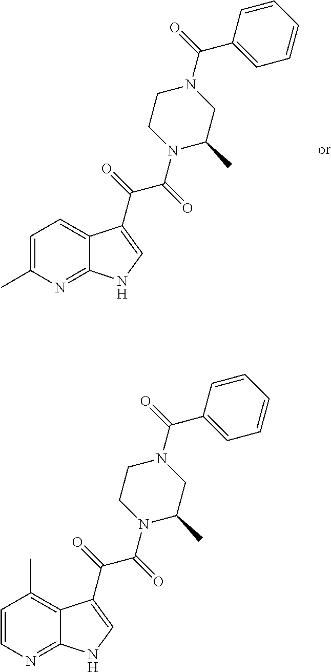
C1=C(C)N=C2C(=C1)C(C(=O)C(N1C(C)CN(C(=O)C3=CC=CC=C3)CC1)=O)=CN2.C1=CN=C2C(=C1C)C(C(=O)C(N1C(C)CN(C(=O)C3=CC=CC=C3)CC1)=O)=CN2
